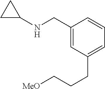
C1(CNC2CC2)=CC(CCC[MeO])=CC=C1
